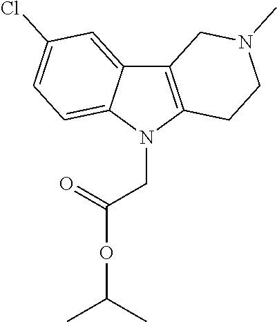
C12=C(N(CC(OC(C)C)=O)C3=CC=C(Cl)C=C13)CCN(C)C2
